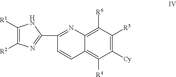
C1([Cy])=C([R5])C([R6])=C2C(=C1[R4])C=CC(C1=NC([R2])=C([R1])N1)=N2
